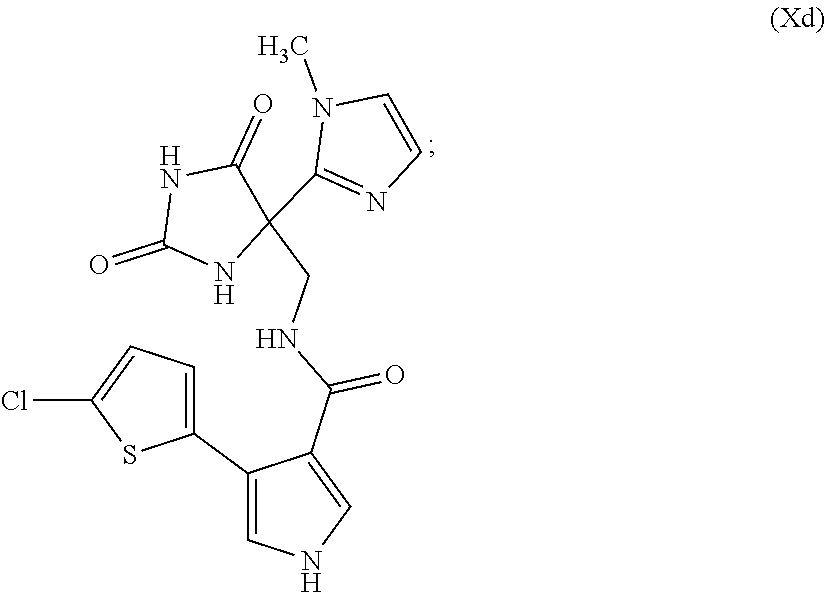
C1(C(=O)NCC2(C3=NC=CN3C)NC(=O)NC2=O)=CNC=C1C1=CC=C(Cl)S1
